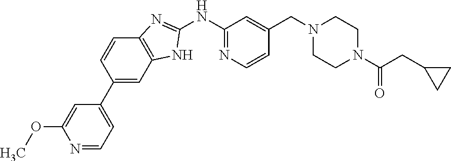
N1=CC=C(C2=CC3=C(C=C2)N=C(NC2=NC=CC(CN4CCN(C(=O)CC5CC5)CC4)=C2)N3)C=C1OC
